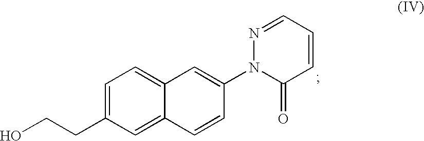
C1=C(CCO)C=C2C(=C1)C=C(N1C(=O)C=CC=N1)C=C2
